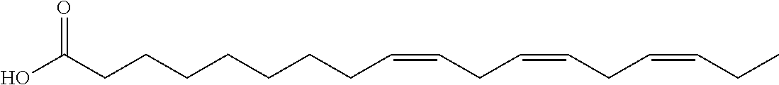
C(CCCC(O)=O)CCCC=CCC=CCC=CCC
